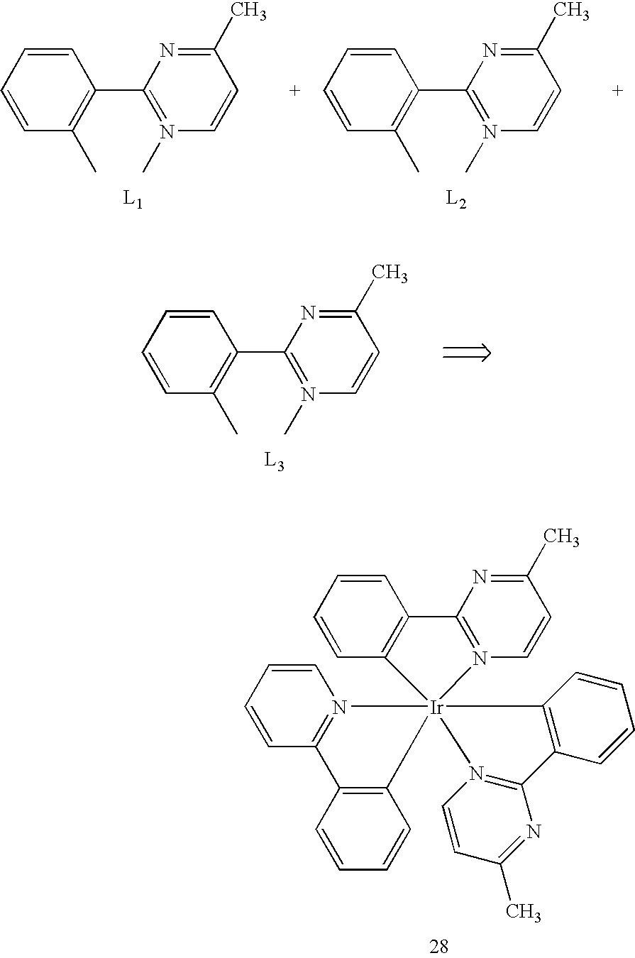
C1=CC=CC(C)=C1C1=N(C)C=CC(C)=N1.C1=CC=CC(C)=C1C1=N(C)C=CC(C)=N1.C1=CC=CC(C)=C1C1=N(C)C=CC(C)=N1.C1=CC2=N(C=C1)[Ir]13(C4=C2C=CC=C4)(C2=C(C=CC=C2)C2=N1C=CC(C)=N2)N1=C(N=C(C)C=C1)C1=C3C=CC=C1
